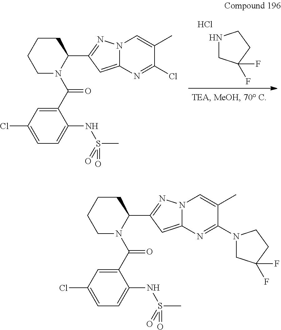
Cl.N1CC(F)(F)CC1.C1(C(N2C(C3=NN4C(=C3)N=C(Cl)C(C)=C4)CCCC2)=O)=CC(Cl)=CC=C1NS(C)(=O)=O.C1(C(N2C(C3=NN4C(=C3)N=C(N3CC(F)(F)CC3)C(C)=C4)CCCC2)=O)=CC(Cl)=CC=C1NS(C)(=O)=O
